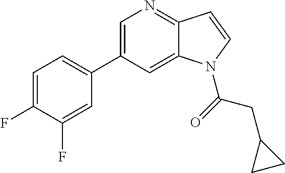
C1=C(C2=CC=C(F)C(F)=C2)C=C2C(=N1)C=CN2C(CC1CC1)=O
